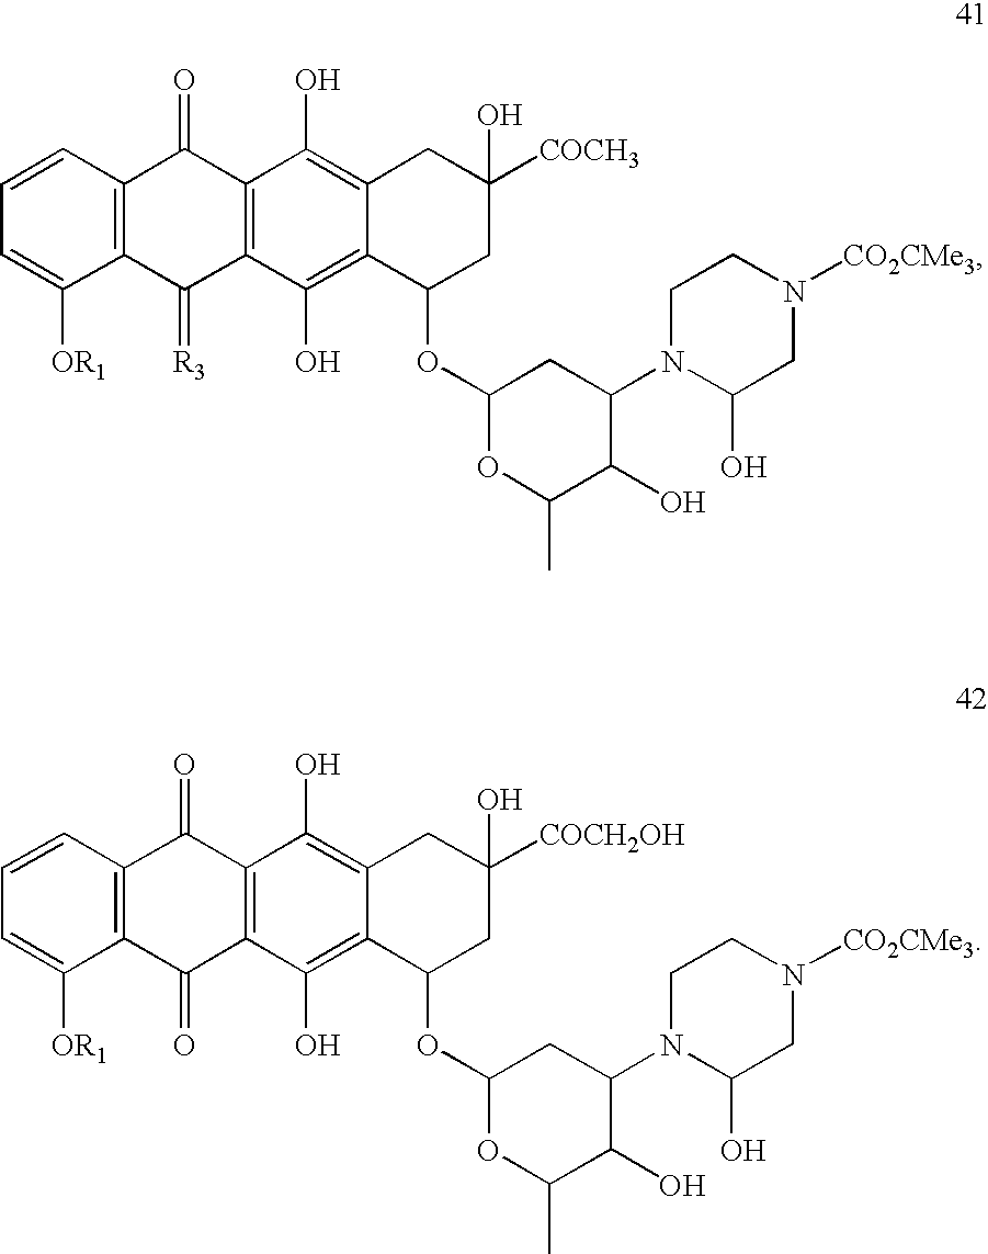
C1=CC2=C(C([OR1])=C1)C(=[R3])C1=C(C2=O)C(O)=C2C(=C1O)C(OC1OC(C)C(O)C(N3CCN([CO2CMe3])CC3O)C1)CC([COCH3])(O)C2.C1=CC2=C(C([OR1])=C1)C(=O)C1=C(C2=O)C(O)=C2C(=C1O)C(OC1OC(C)C(O)C(N3CCN([CO2CMe3])CC3O)C1)CC([COCH2OH])(O)C2
